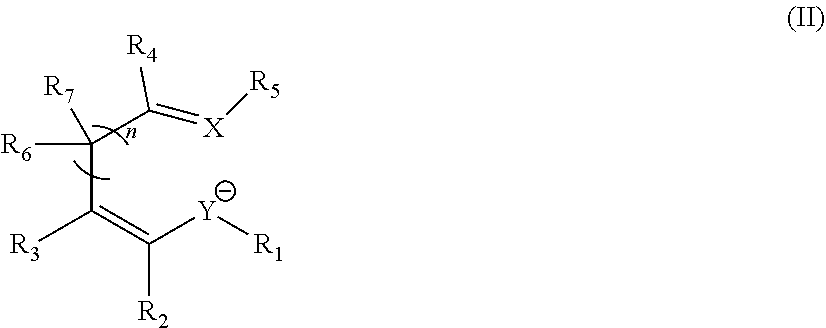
C([Y][R1])(=C(C(C(=[X][R5])[R4])([R7])[R6])[R3])[R2]
